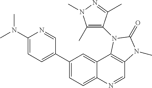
C1(C2=CC=C(N(C)C)N=C2)=CC=C2C(=C1)C1=C(C=N2)N(C)C(=O)N1C1=C(C)N(C)N=C1C
